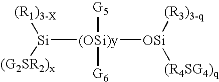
[Si]([(OSi)y]([G5])([G6])[OSi]([(R3)3-q])[(R4SG4)q])([(R1)3-X])[(G2SR2)x]
